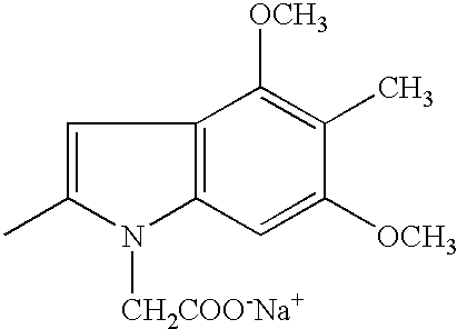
C1=C(C)N([CH2COO-Na+])C2=C1C([OCH3])=C(C)C([OCH3])=C2
